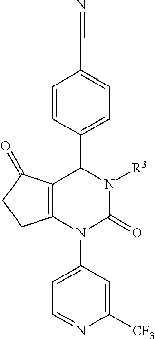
C1=CC(C2C3=C(N(C4=CC=NC([CF3])=C4)C(=O)N2[R3])CCC3=O)=CC=C1C#N
